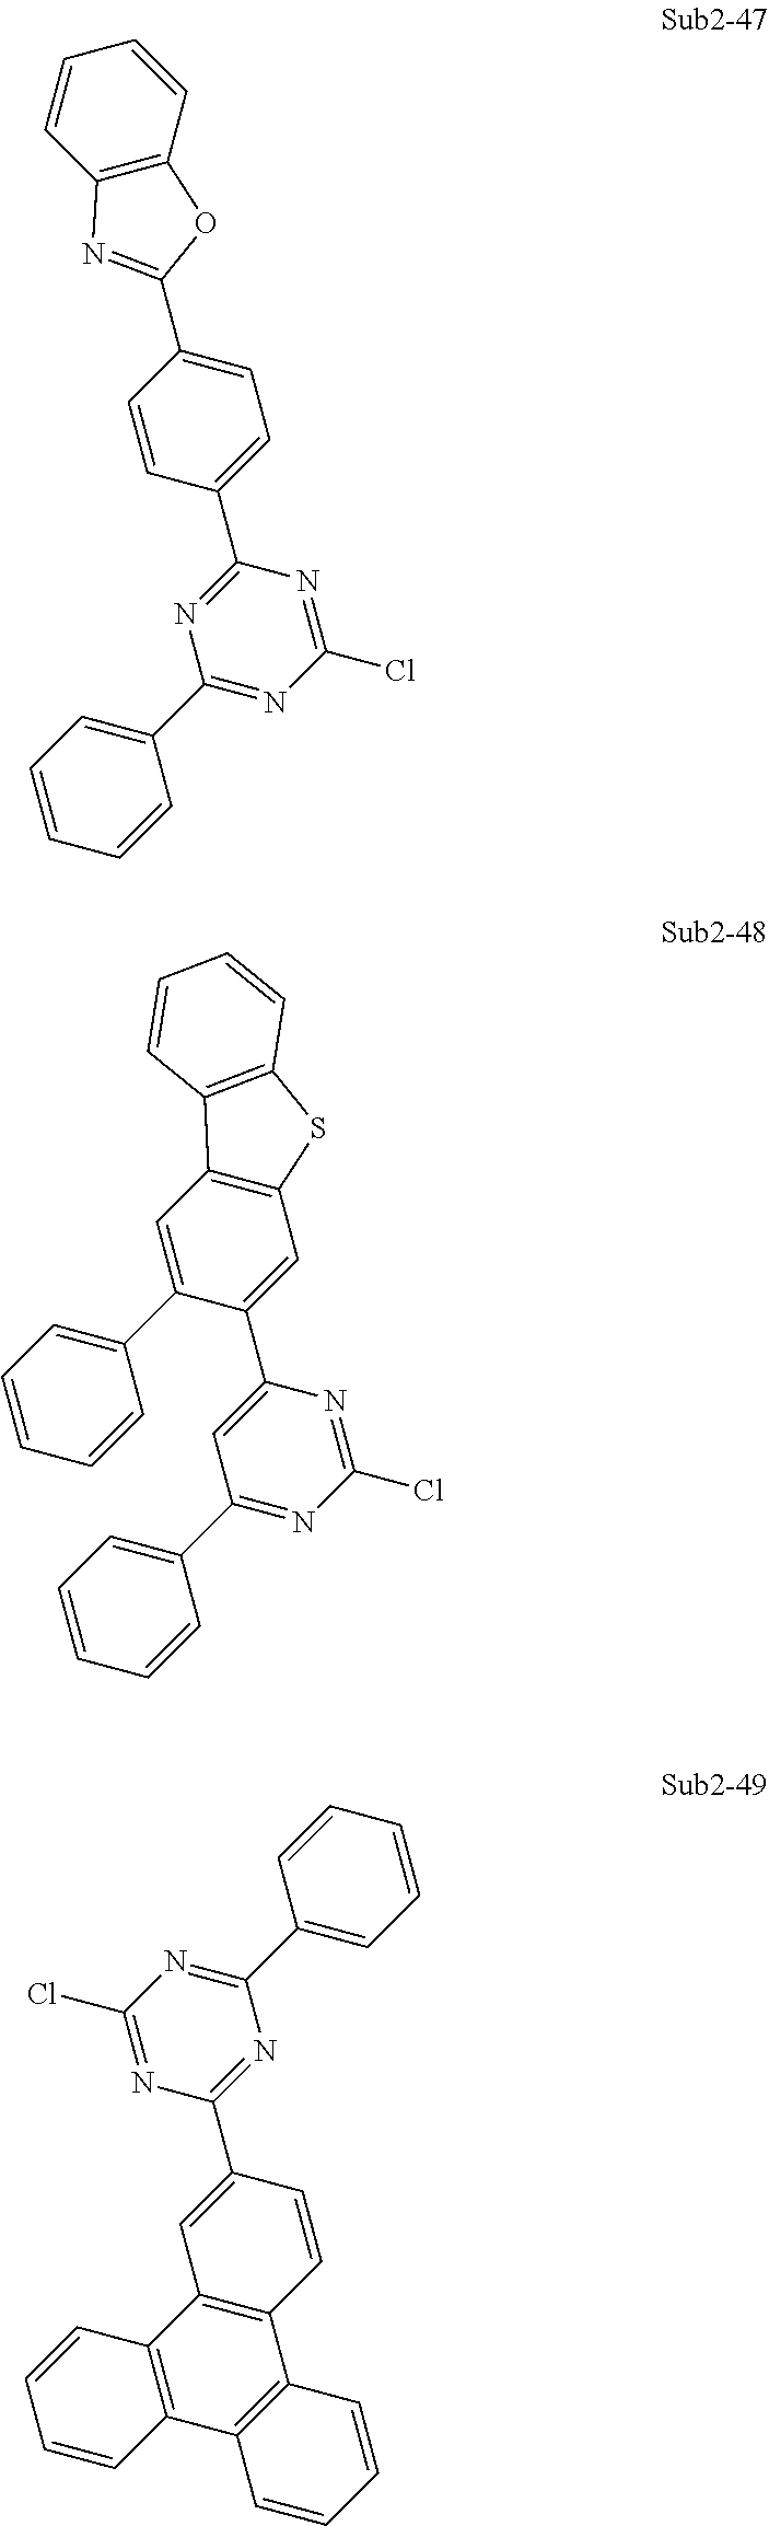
C1(C2=CC=C(C3=NC(C4=CC=CC=C4)=NC(Cl)=N3)C=C2)=NC2=C(O1)C=CC=C2.C1=CC=CC(C2=CC3=C(C=C2C2=CC(C4=CC=CC=C4)=NC(Cl)=N2)SC2=C3C=CC=C2)=C1.C1(Cl)=NC(C2=CC3=C(C=C2)C2=C(C4=C3C=CC=C4)C=CC=C2)=NC(C2=CC=CC=C2)=N1
